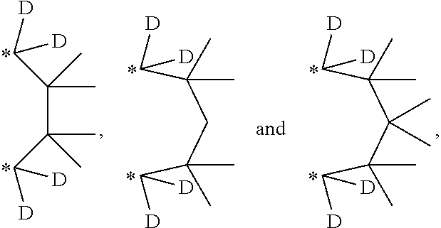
C([D])([D])C(C(C([D])[D])(C)C)(C)C.[D]C([D])C(CC(C([D])[D])(C)C)(C)C.[D]C([D])C(C(C(C([D])[D])(C)C)(C)C)(C)C
